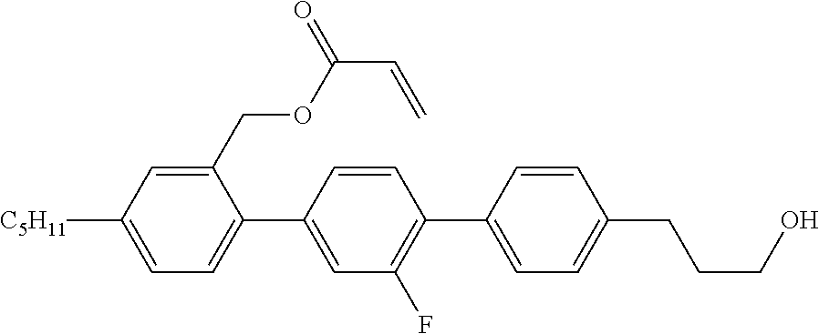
C1(COC(C=C)=O)=CC([C5H11])=CC=C1C1=CC(F)=C(C2=CC=C(CCCO)C=C2)C=C1
